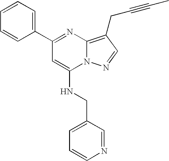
C1=CC=C(C2=NC3=C(CC#CC)C=NN3C(NCC3=CC=CN=C3)=C2)C=C1
